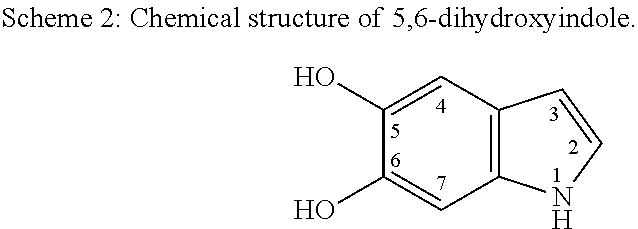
C12=C(C=C(O)C(O)=C1)C=CN2
